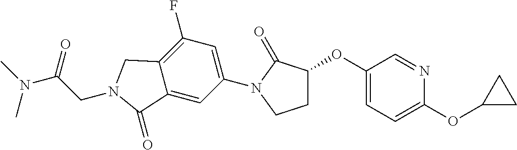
C1(OC2CCN(C3=CC(F)=C4C(=C3)C(=O)N(CC(N(C)C)=O)C4)C2=O)=CC=C(OC2CC2)N=C1
